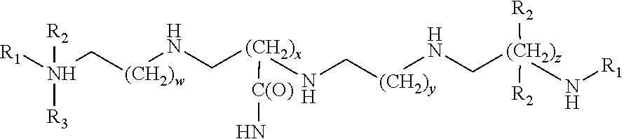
[R1]N(C[(CH2)w][H N]C[(CH2)x](NC[(CH2)y][H N]C[(CH2)z](N[R1])([R2])[R2])[C(O)]N)([R2])[R3]
